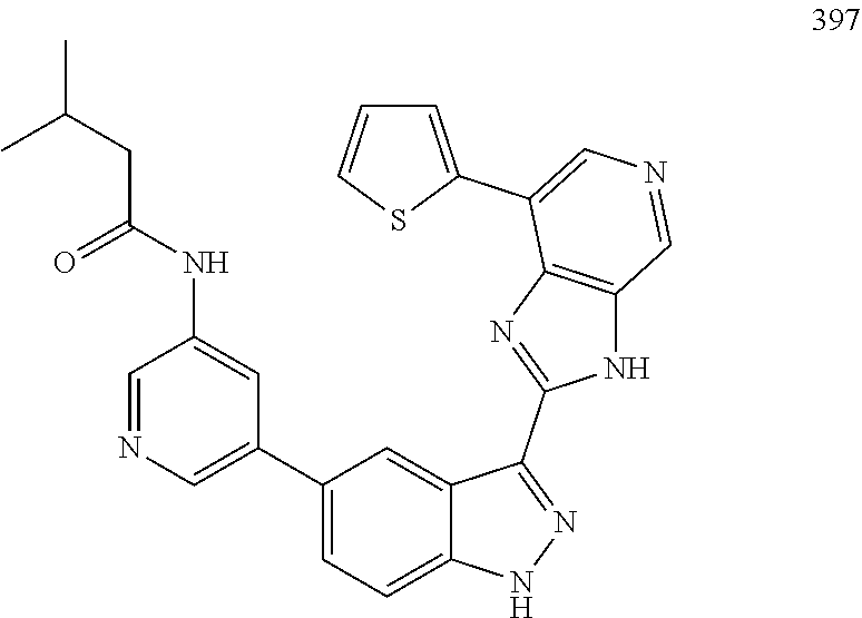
C1=NC=C(C2=CC=C3C(=C2)C(C2=NC4=C(N2)C=NC=C4C2=CC=CS2)=NN3)C=C1NC(CC(C)C)=O
